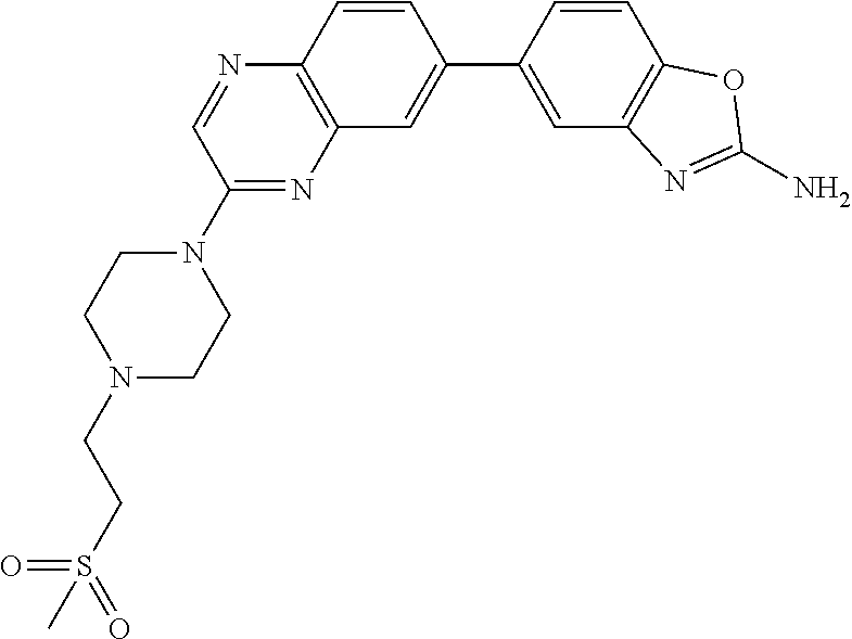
N1(CCS(=O)(=O)C)CCN(C2=NC3=C(N=C2)C=CC(C2=CC4=C(C=C2)OC(N)=N4)=C3)CC1
